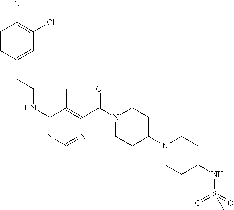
C1(NCCC2=CC(Cl)=C(Cl)C=C2)=NC=NC(C(N2CCC(N3CCC(NS(=O)(=O)C)CC3)CC2)=O)=C1C
